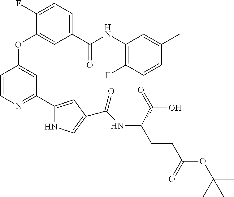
C1(F)=CC=C(C(NC2=C(F)C=CC(C)=C2)=O)C=C1OC1=CC(C2=CC(C(NC(CCC(=O)OC(C)(C)C)C(=O)O)=O)=CN2)=NC=C1
